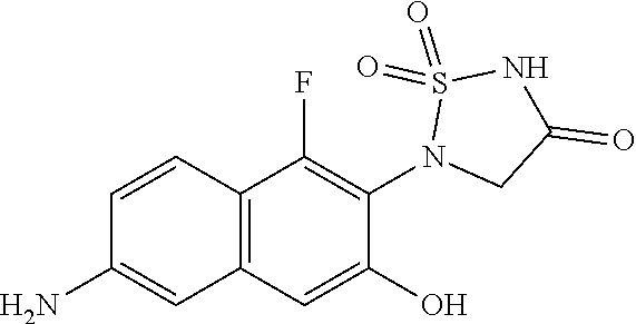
C1=CC2=C(C=C1N)C=C(O)C(N1CC(=O)NS1(=O)=O)=C2F
